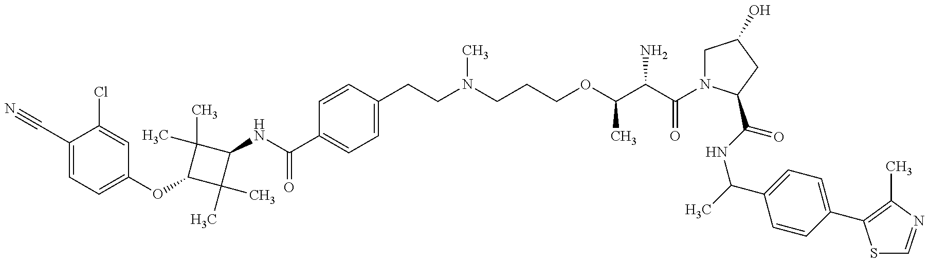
C1(C#N)=CC=C(OC2C(C)(C)C(NC(=O)C3=CC=C(CCN(C)CCCOC(C)C(N)C(=O)N4CC(O)CC4C(=O)NC(C4=CC=C(C5=C(C)N=CS5)C=C4)C)C=C3)C2(C)C)C=C1Cl
